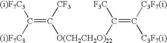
C(=C([CF3])[O(CH2CH2O)22]C([F3C])=C([C3F7(i)])[C3F7(i)])([(i)F7C3])[(i)F7C3]
